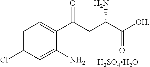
C1=C(Cl)C=C(N)C(C(=O)CC(N)C(=O)[OH])=C1.[H2SO4H2O]
